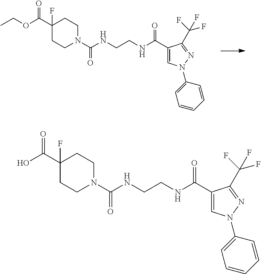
C1(C(=O)OCC)(F)CCN(C(NCCNC(C2=CN(C3=CC=CC=C3)N=C2C(F)(F)F)=O)=O)CC1.C1(C(O)=O)(F)CCN(C(NCCNC(C2=CN(C3=CC=CC=C3)N=C2C(F)(F)F)=O)=O)CC1
